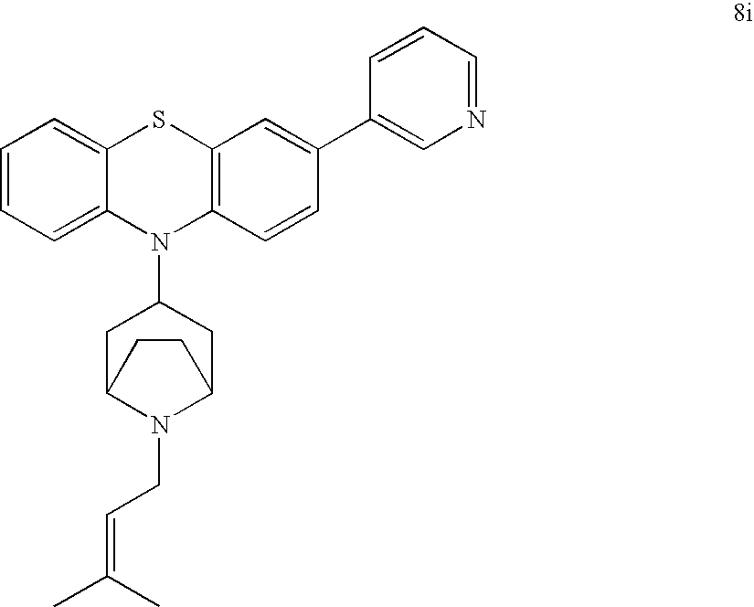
C1=CC=C2C(=C1)SC1=C(N2C2CC3N(CC=C(C)C)C(C2)CC3)C=CC(C2=CN=CC=C2)=C1
